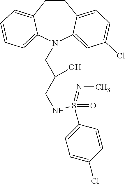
C1CC2=CC=C(Cl)C=C2N(CC(CNS(C2=CC=C(Cl)C=C2)(=O)=NC)O)C2=CC=CC=C12
